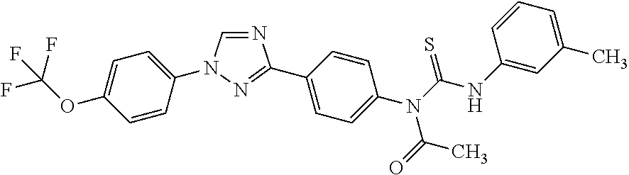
N1=CN(C2=CC=C(OC(F)(F)F)C=C2)N=C1C1=CC=C(N(C(NC2=CC(C)=CC=C2)=S)C(=O)C)C=C1
